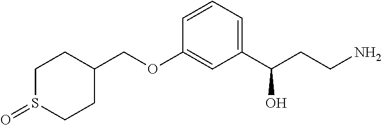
C1(COC2=CC(C(CCN)O)=CC=C2)CCS(=O)CC1
